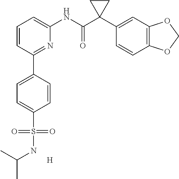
C1=CC(C2=CC=C(S(NC(C)C)(=O)=O)C=C2)=NC(NC(C2(C3=CC4=C(C=C3)OCO4)CC2)=O)=C1.[H]
